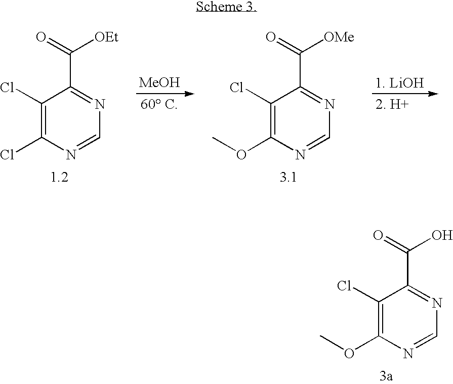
C1(Cl)=C(OC)N=CN=C1C(=O)O.C1(Cl)=C(Cl)N=CN=C1C(=O)[OEt].[MeOH].C1(Cl)=C(OC)N=CN=C1C(=O)[OMe]
